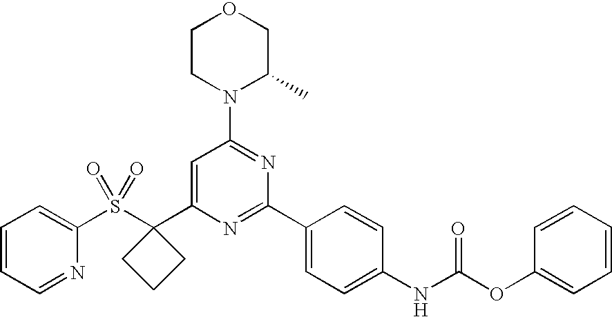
C1(S(=O)(=O)C2(C3=CC(N4C(C)COCC4)=NC(C4=CC=C(NC(OC5=CC=CC=C5)=O)C=C4)=N3)CCC2)=CC=CC=N1
